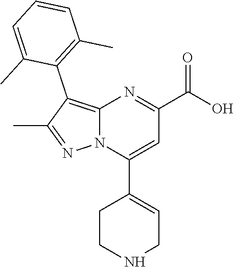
C12=C(C3=C(C)C=CC=C3C)C(C)=NN1C(C1=CCNCC1)=CC(C(O)=O)=N2
